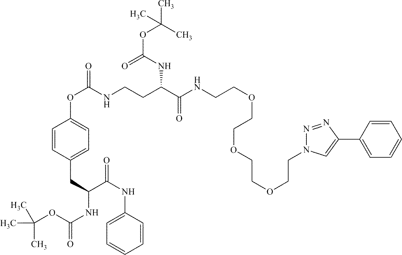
O(CCNC(C(CCNC(OC1=CC=C(CC(NC(OC(C)(C)C)=O)C(NC2=CC=CC=C2)=O)C=C1)=O)NC(=O)OC(C)(C)C)=O)CCOCCOCCN1N=NC(C2=CC=CC=C2)=C1
